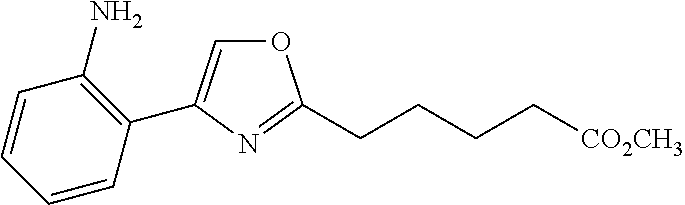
C1(N)=C(C2=COC(CCCC[CO2CH3])=N2)C=CC=C1
